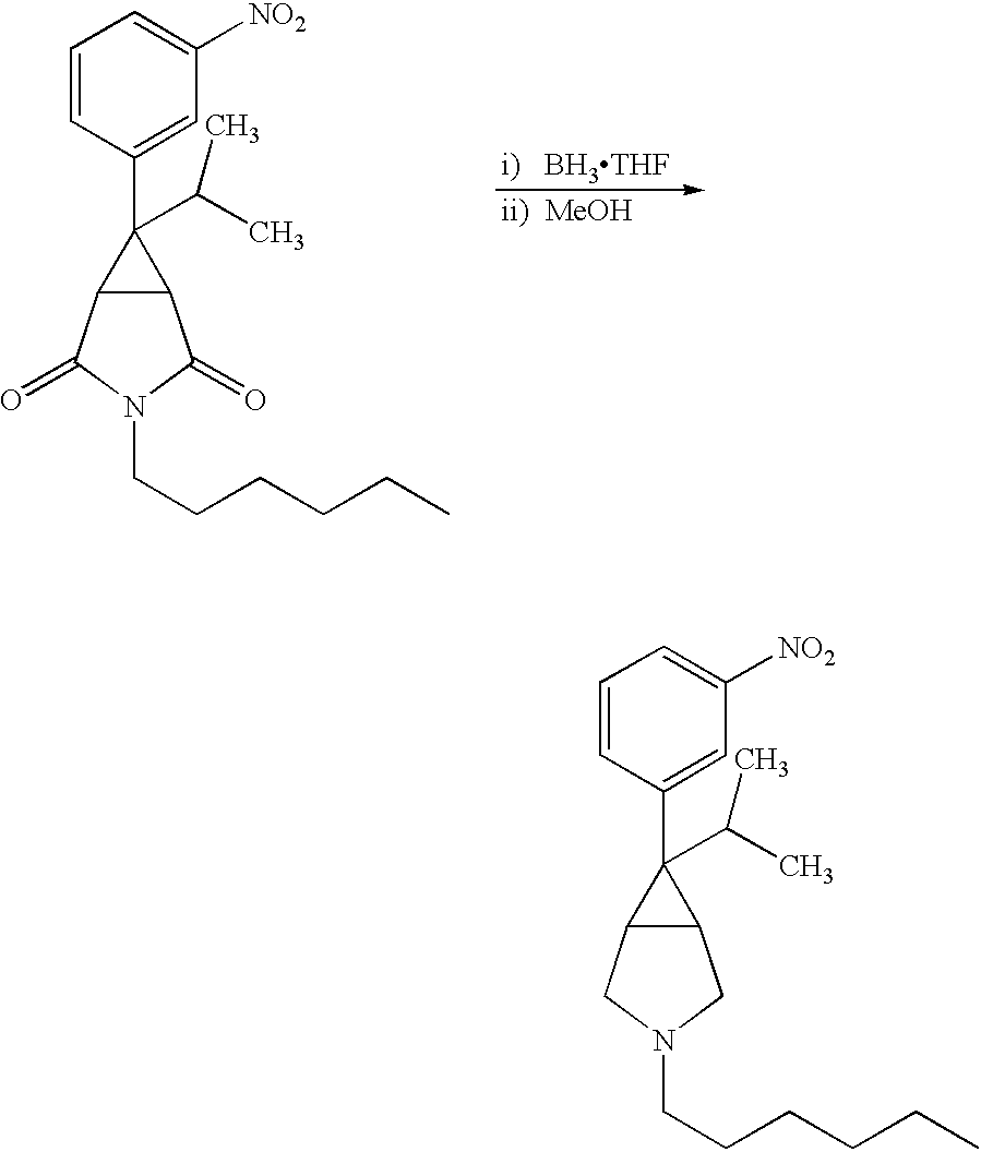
C1=CC(C2(C(C)C)C3C2C(=O)N(CCCCCC)C3=O)=CC([NO2])=C1.C1=CC(C2(C(C)C)C3C2CN(CCCCCC)C3)=CC([NO2])=C1
